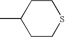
CC1CCSCC1
